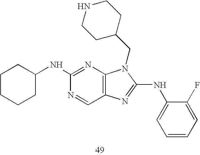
C1C(NC2=NC3=C(C=N2)N=C(NC2=CC=CC=C2F)N3CC2CCNCC2)CCCC1
